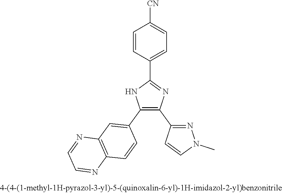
C1(C2=NC(C3=NN(C)C=C3)=C(C3=CC4=C(C=C3)N=CC=N4)N2)=CC=C([CN])C=C1
